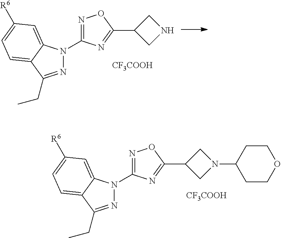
N1=C(N2N=C(CC)C3=CC=C([R6])C=C23)N=C(C2CNC2)O1.[CF3COOH].N1=C(N2N=C(CC)C3=CC=C([R6])C=C23)N=C(C2CN(C3CCOCC3)C2)O1.[CF3COOH]
